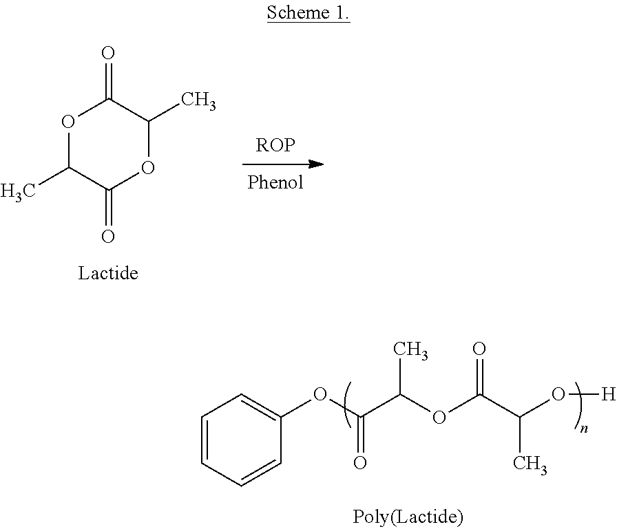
O1C(C)C(=O)OC(C)C1=O.C1=CC=CC(OC(C(OC(C(O[H])C)=O)C)=O)=C1
